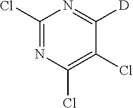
C1(Cl)=NC(Cl)=C(Cl)C([D])=N1
